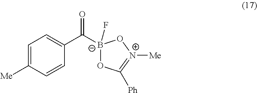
[B-]1(C(C2=CC=C([Me])C=C2)=O)(F)OC([Ph])=[N+]([Me])O1
